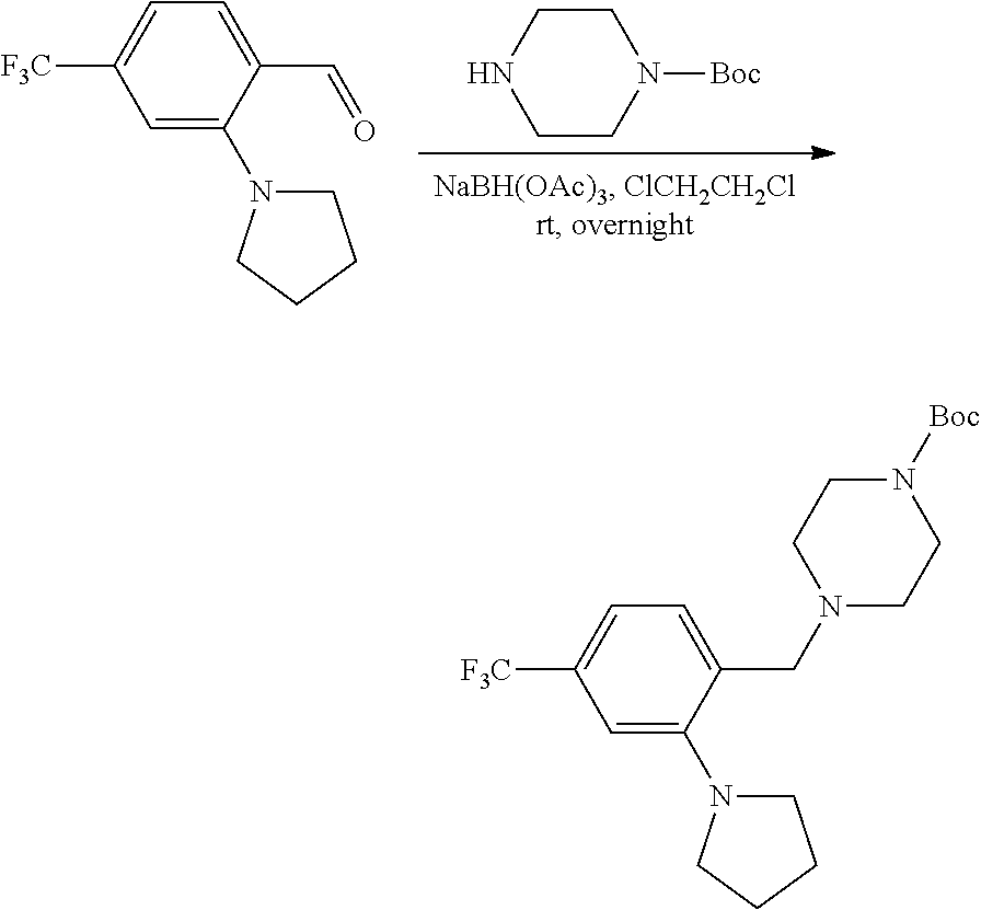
C1CN([Boc])CCN1.C1=C(N2CCCC2)C(C=O)=CC=C1[F3C].C1=C(N2CCCC2)C(CN2CCN([Boc])CC2)=CC=C1[F3C]
